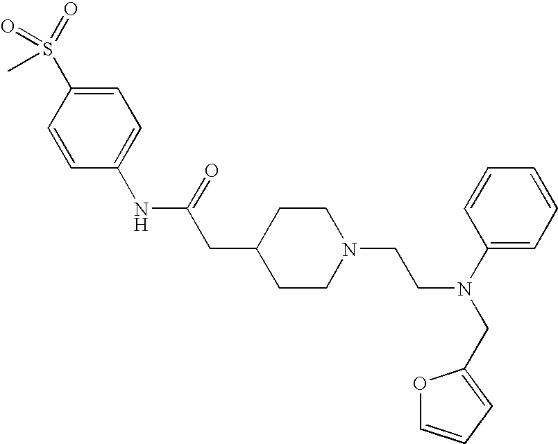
C1(NC(=O)CC2CCN(CCN(CC3=CC=CO3)C3=CC=CC=C3)CC2)=CC=C(S(=O)(=O)C)C=C1
